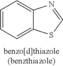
C1=CC=C2C(=C1)N=CS2
